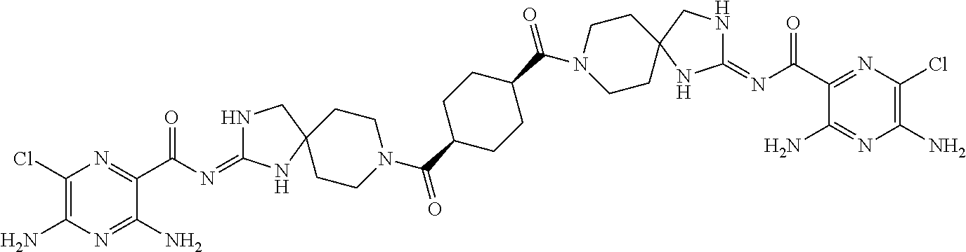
C1(Cl)=C(N)N=C(N)C(C(=O)N=C2NCC3(N2)CCN(C(=O)C2CCC(C(N4CCC5(CC4)CNC(=NC(=O)C4=NC(Cl)=C(N)N=C4N)N5)=O)CC2)CC3)=N1
